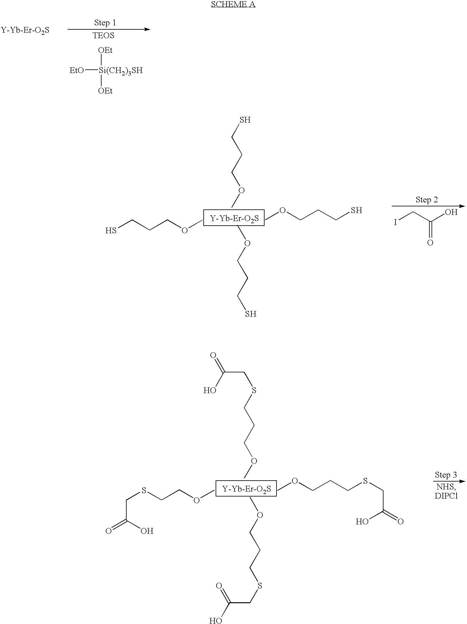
[Si(CH2)3SH]([EtO])([OEt])[OEt].[Y-Yb-Er-O2S].SCCCOC.COCCCS.COCCCS.COCCCS.ICC(O)=O.[Y-Yb-Er-O2S].[Y-Yb-Er-O2S].C(SCCOC)C(=O)O.C(SCC(=O)O)CCOC.C(SCC(=O)O)CCOC.C(SCC(O)=O)CCOC
